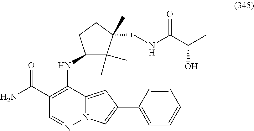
C12=CC(C3=CC=CC=C3)=CN1N=CC(C(=O)N)=C2NC1C(C)(C)C(C)(CNC(C(C)O)=O)CC1
